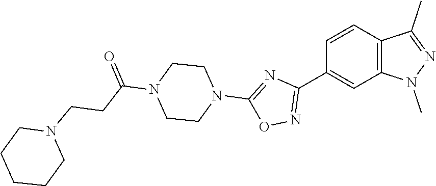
C1=CC(C2=NOC(N3CCN(C(CCN4CCCCC4)=O)CC3)=N2)=CC2=C1C(C)=NN2C
